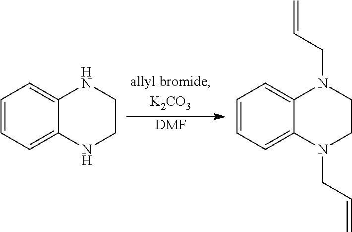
C1=CC=C2C(=C1)NCCN2.C1=CC=C2C(=C1)N(CC=C)CCN2CC=C.[DMF]
